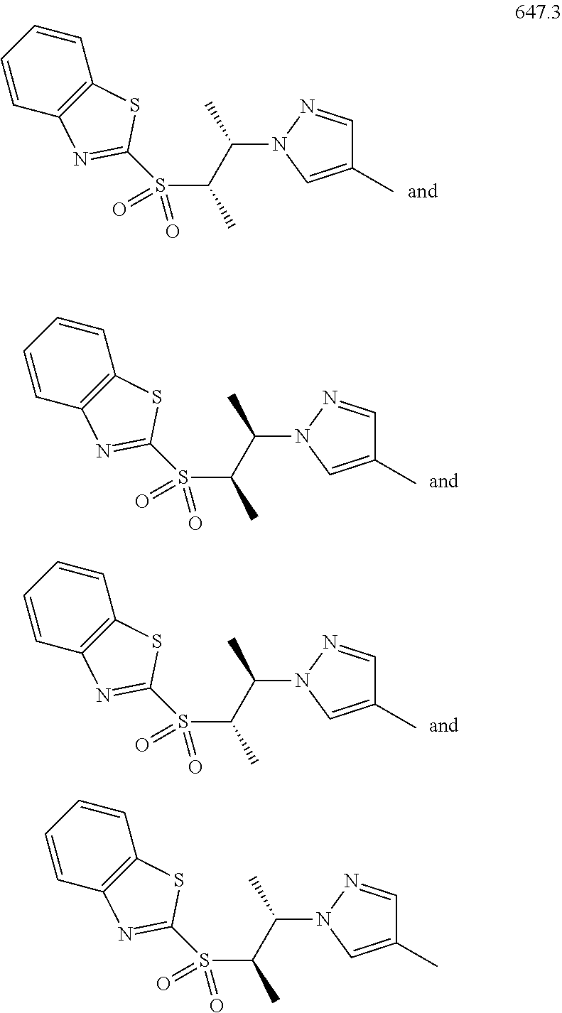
C1=CC2=C(C=C1)N=C(S(=O)(=O)C(C(N1N=CC(C)=C1)C)C)S2.C1=CC2=C(C=C1)N=C(S(=O)(=O)C(C(N1N=CC(C)=C1)C)C)S2.C1=CC2=C(C=C1)N=C(S(=O)(=O)C(C(N1N=CC(C)=C1)C)C)S2.C1=CC2=C(C=C1)N=C(S(=O)(=O)C(C(N1N=CC(C)=C1)C)C)S2
